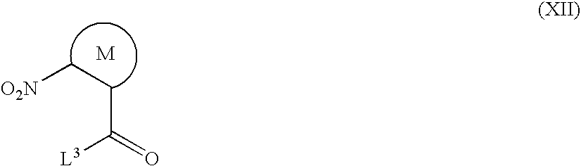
[O2N]CCC(=O)[L3]
